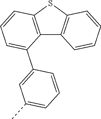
C12=C(SC3=C1C=CC=C3)C=CC=C2C1=CC(C)=CC=C1
